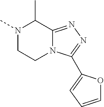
N1(C)CCN2C(=NN=C2C2=CC=CO2)C1C
